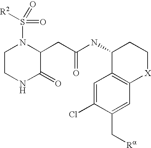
C1CNC(=O)C(CC(NC2C3=C([X]CC2)C=C(C[Ra])C(Cl)=C3)=O)N1S(=O)(=O)[R2]
